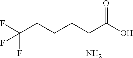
FC(CCCC(C(O)=O)N)(F)F
